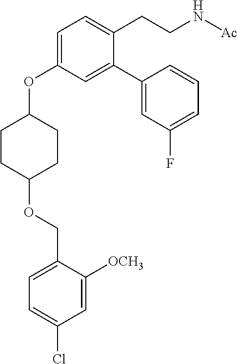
C1=C(OC2CCC(OCC3=CC=C(Cl)C=C3[OCH3])CC2)C=C(C2=CC(F)=CC=C2)C(CCN[Ac])=C1
